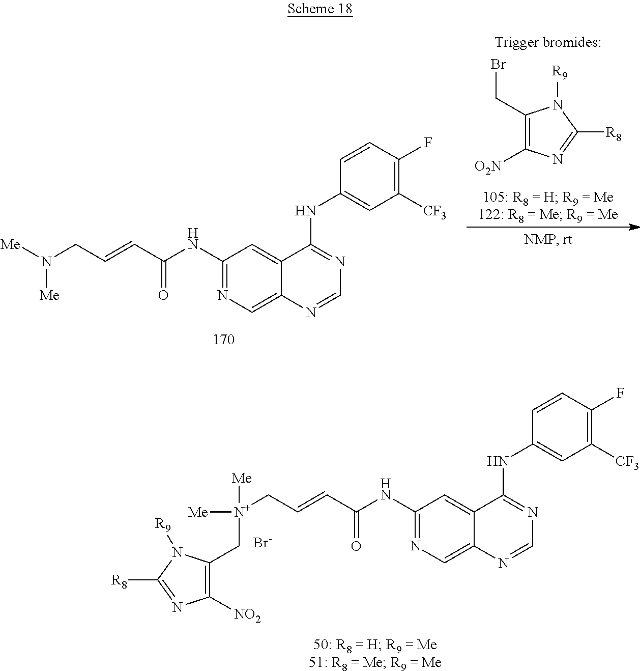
C1(NC(C=CC[N+]([Me])(CC2=C([NO2])N=C([R8])N2[R9])[Me])=O)=NC=C2C(=C1)C(NC1=CC([CF3])=C(F)C=C1)=NC=N2.[Br-].C1(NC(C=CCN([Me])[Me])=O)=NC=C2C(=C1)C(NC1=CC([CF3])=C(F)C=C1)=NC=N2.C1(CBr)=C([O2N])N=C([R8])N1[R9]
